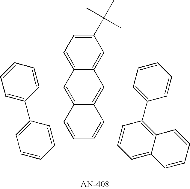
C1=C(C2=CC=CC=C2)C(C2=C3C(=C(C4=C(C5=C6C(=CC=C5)C=CC=C6)C=CC=C4)C4=CC(C(C)(C)C)=CC=C24)C=CC=C3)=CC=C1
